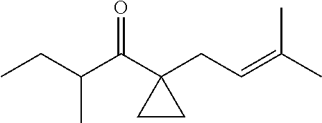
O=C(C1(CC=C(C)C)CC1)C(CC)C
